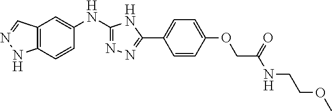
C12=C(C=CC(NC3=NN=C(C4=CC=C(OCC(NCCOC)=O)C=C4)N3)=C1)NN=C2
